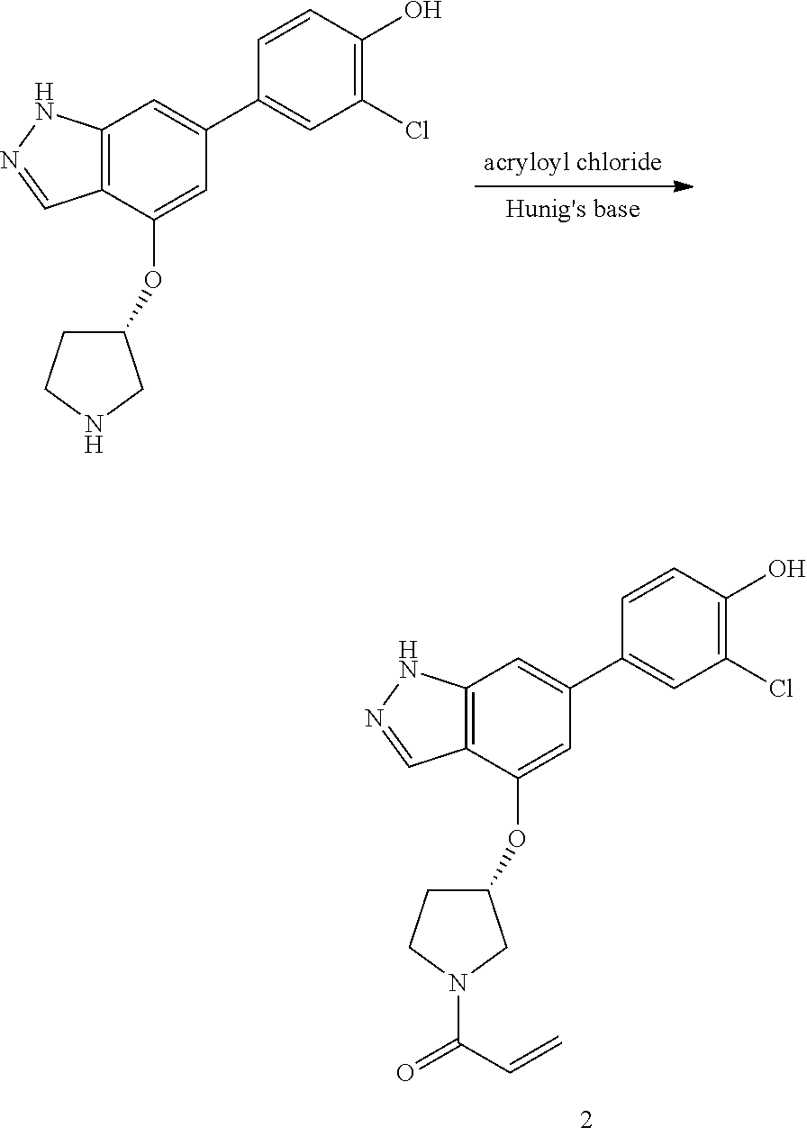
C12=C(C(OC3CCNC3)=CC(C3=CC(Cl)=C(O)C=C3)=C1)C=NN2.C12=C(C(OC3CCN(C(=O)C=C)C3)=CC(C3=CC(Cl)=C(O)C=C3)=C1)C=NN2
